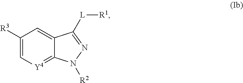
C1([R3])=C[Y4]=C2C(=C1)C([L][R1])=NN2[R2]
